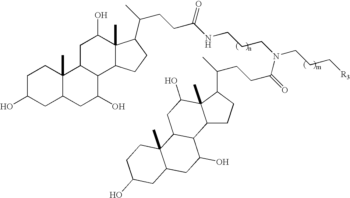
C1C(O)CC2C(C)(C1)C1C(C(O)C2)C2C(C)(C(O)C1)C(C(C)CCC(NCCCN(CCC[R3])C(=O)CCC(C)C1C3(C)C(C4C(O)CC5CC(O)CCC5(C)C4CC3O)CC1)=O)CC2
